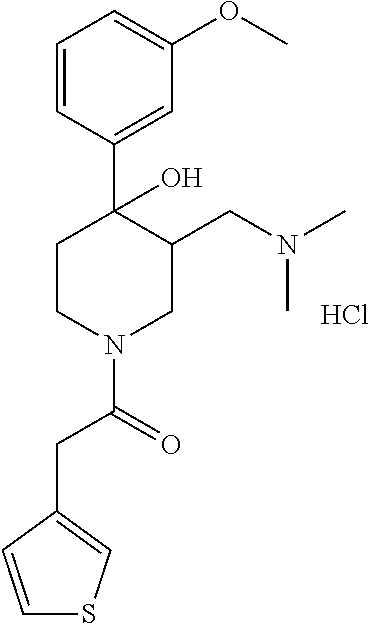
C1=CC(C2(O)CCN(C(CC3=CSC=C3)=O)CC2CN(C)C)=CC(OC)=C1.Cl
